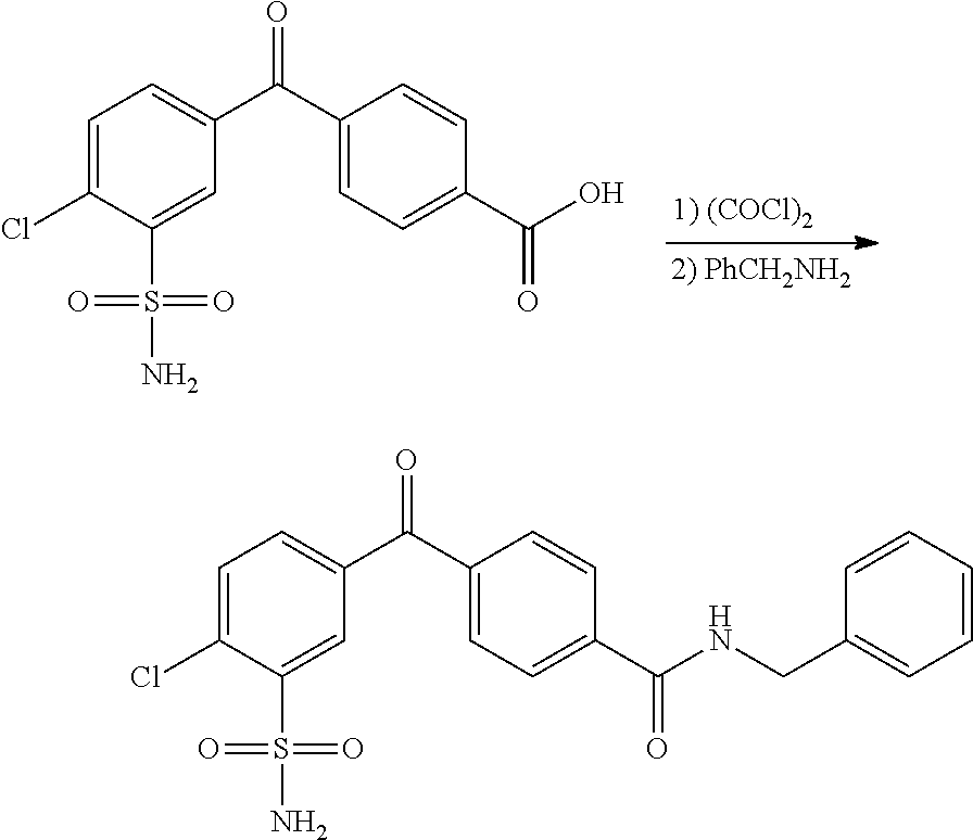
C1=C(Cl)C(S(N)(=O)=O)=CC(C(C2=CC=C(C(O)=O)C=C2)=O)=C1.C1=C(Cl)C(S(N)(=O)=O)=CC(C(C2=CC=C(C(NCC3=CC=CC=C3)=O)C=C2)=O)=C1
